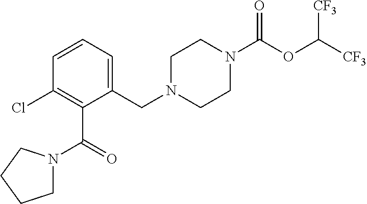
C1=CC(Cl)=C(C(N2CCCC2)=O)C(CN2CCN(C(OC([CF3])[CF3])=O)CC2)=C1
